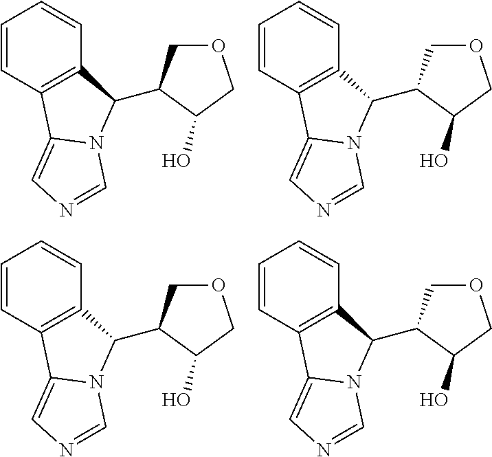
C1=CC2=C(C=C1)C(C1COCC1O)N1C2=CN=C1.C1=CC2=C(C=C1)C(C1COCC1O)N1C2=CN=C1.C1=CC2=C(C=C1)C(C1COCC1O)N1C2=CN=C1.C1=CC2=C(C=C1)C(C1COCC1O)N1C2=CN=C1
